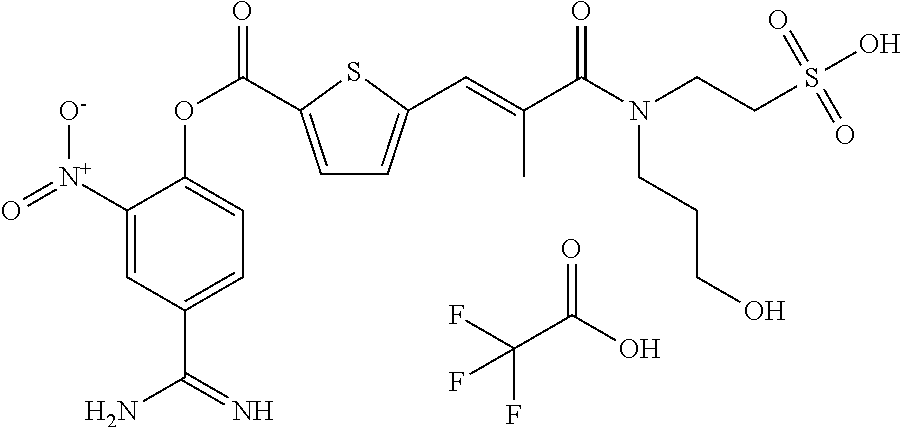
C1=C(C(OC2=CC=C(C(N)=N)C=C2[N+](=O)[O-])=O)SC(C=C(C(N(CCS(O)(=O)=O)CCCO)=O)C)=C1.FC(C(O)=O)(F)F
